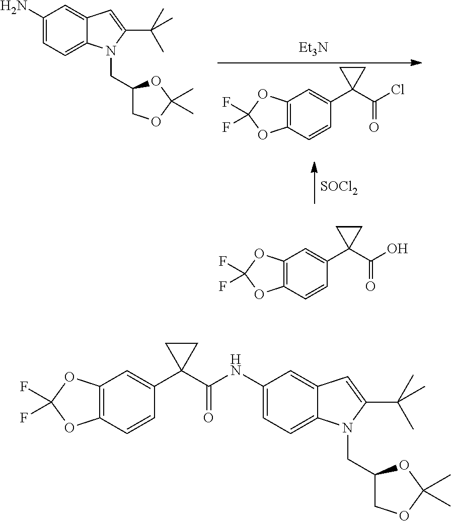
C12=C(C=CC(C3(C(=O)NC4=CC=C5C(=C4)C=C(C(C)(C)C)N5CC4COC(C)(C)O4)CC3)=C1)OC(F)(F)O2.[Et3N].C1(N)=CC=C2C(=C1)C=C(C(C)(C)C)N2CC1COC(C)(C)O1.C12=C(C=CC(C3(C(=O)Cl)CC3)=C1)OC(F)(F)O2.C12=C(C=CC(C3(C(=O)O)CC3)=C1)OC(F)(F)O2.[SOCl2]
